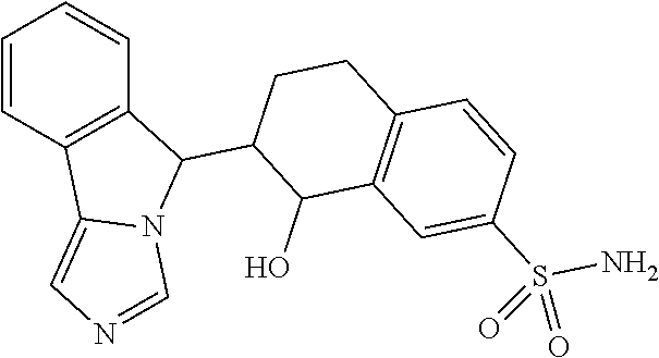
C1=CC2=C(C=C1)C(C1C(O)C3=C(CC1)C=CC(S(=O)(N)=O)=C3)N1C2=CN=C1
